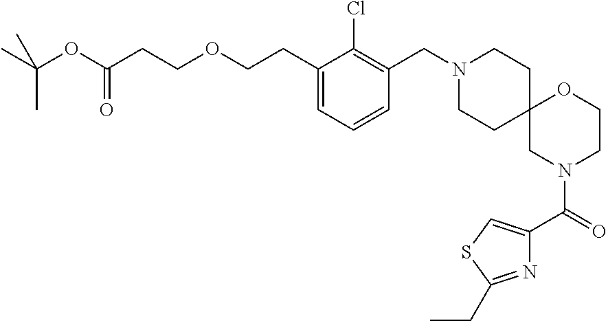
C1(CCOCCC(OC(C)(C)C)=O)=CC=CC(CN2CCC3(CC2)CN(C(=O)C2=CSC(CC)=N2)CCO3)=C1Cl
